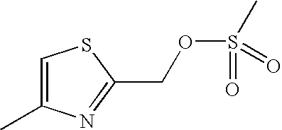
C1=C(C)N=C(COS(C)(=O)=O)S1
